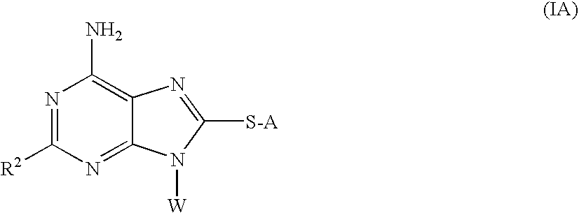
N1=C([R2])N=C2C(=C1N)N=C([S-A])N2[W]
